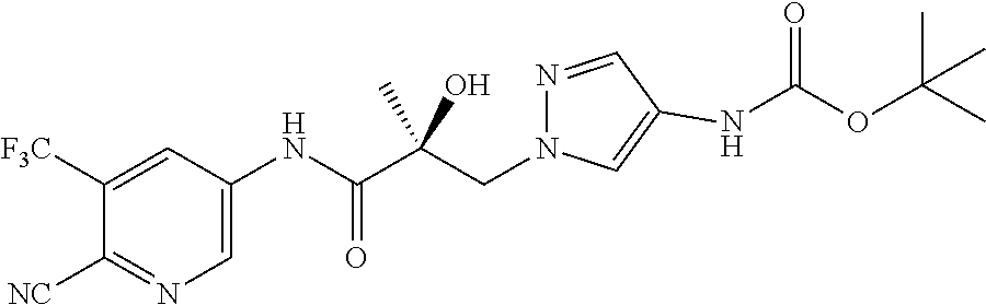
C1([F3C])=CC(NC(C(CN2N=CC(NC(OC(C)(C)C)=O)=C2)(C)O)=O)=CN=C1[NC]
